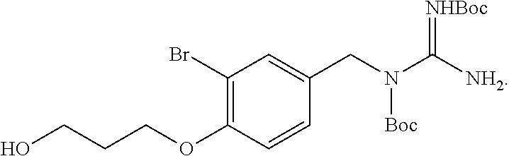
[Boc]N(CC1=CC(Br)=C(OCCCO)C=C1)C([NH2])=[NHBoc]
